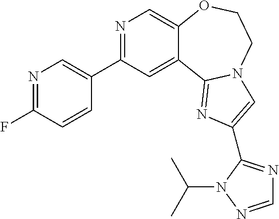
C12=CN=C(C3=CN=C(F)C=C3)C=C1C1=NC(C3=NC=NN3C(C)C)=CN1CCO2
